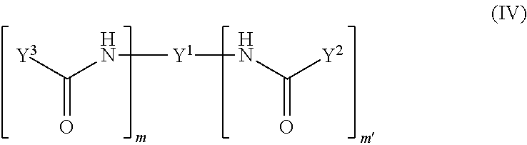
[Y1](NC(=O)[Y3])NC(=O)[Y2]
